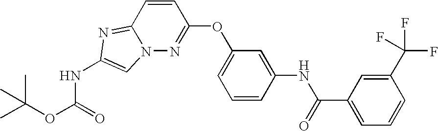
C1=CC2=NC(NC(OC(C)(C)C)=O)=CN2N=C1OC1=CC=CC(NC(=O)C2=CC=CC(C(F)(F)F)=C2)=C1
